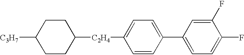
C1CC([C3H7])CCC1[C2H4]C1=CC=C(C2=CC=C(F)C(F)=C2)C=C1
